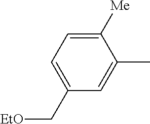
C1(C[EtO])=CC=C([Me])C(C)=C1
